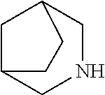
C1C2CNCC1CC2
